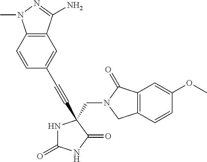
N1C(=O)NC(=O)C1(CN1C(=O)C2=C(C1)C=CC(OC)=C2)C#CC1=CC2=C(C=C1)N(C)N=C2N
